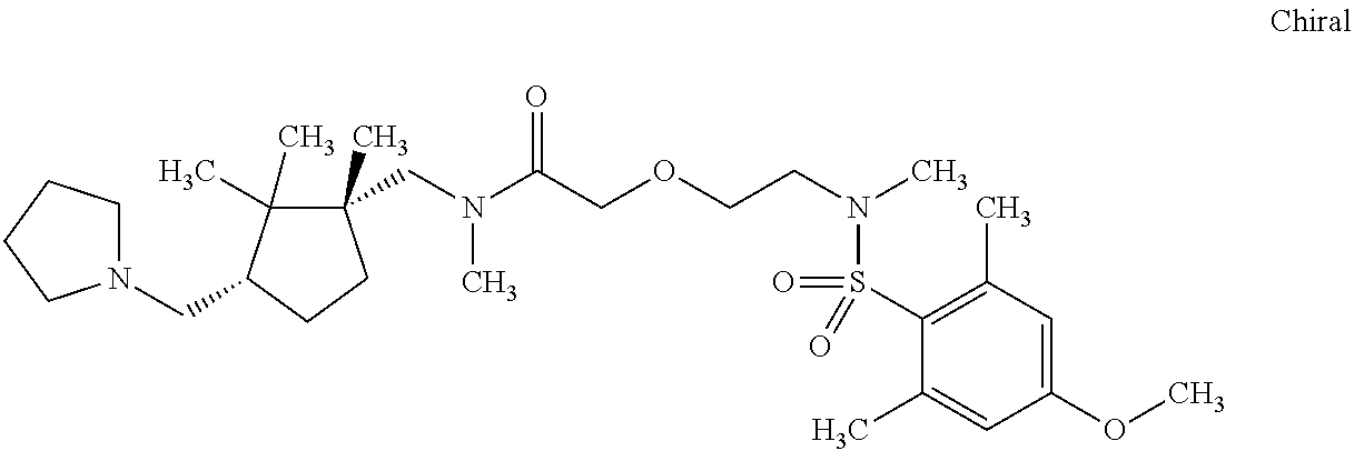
C1(CN(C(COCCN(C)S(=O)(C2=C(C)C=C(OC)C=C2C)=O)=O)C)(C)C(C)(C)C(CN2CCCC2)CC1
